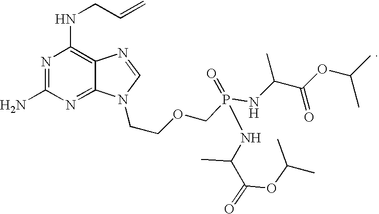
N1=C(N)N=C2C(=C1NCC=C)N=CN2CCOCP(=O)(NC(C(=O)OC(C)C)C)NC(C(=O)OC(C)C)C
